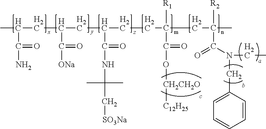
CC(CC(CC(CCC([R1])(C(O[CH2CH2O][C12H25])=O)CC(C)([R2])C(N(CC)CC1=CC=CC=C1)=O)C(NC(C[SO3Na])(C)C)=O)C([ONa])=O)C(N)=O
